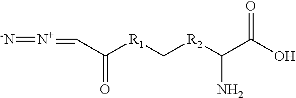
[-N]=[N+]=CC(=O)[R1]C[R2]C(C(=O)O)N
